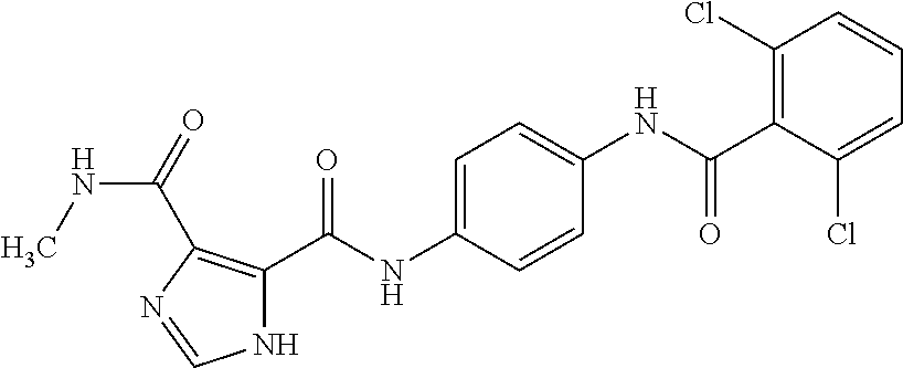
C1(Cl)=C(C(NC2=CC=C(NC(C3=C(C(=O)NC)N=CN3)=O)C=C2)=O)C(Cl)=CC=C1
